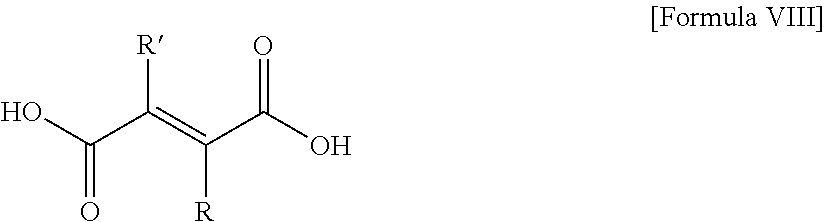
OC(C(=C(C(O)=O)[R])[R])=O
